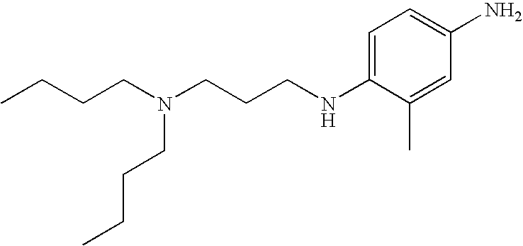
CCCCN(CCCNC1=CC=C(N)C=C1C)CCCC
